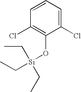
C1(Cl)=CC=CC(Cl)=C1O[Si](CC)(CC)CC
